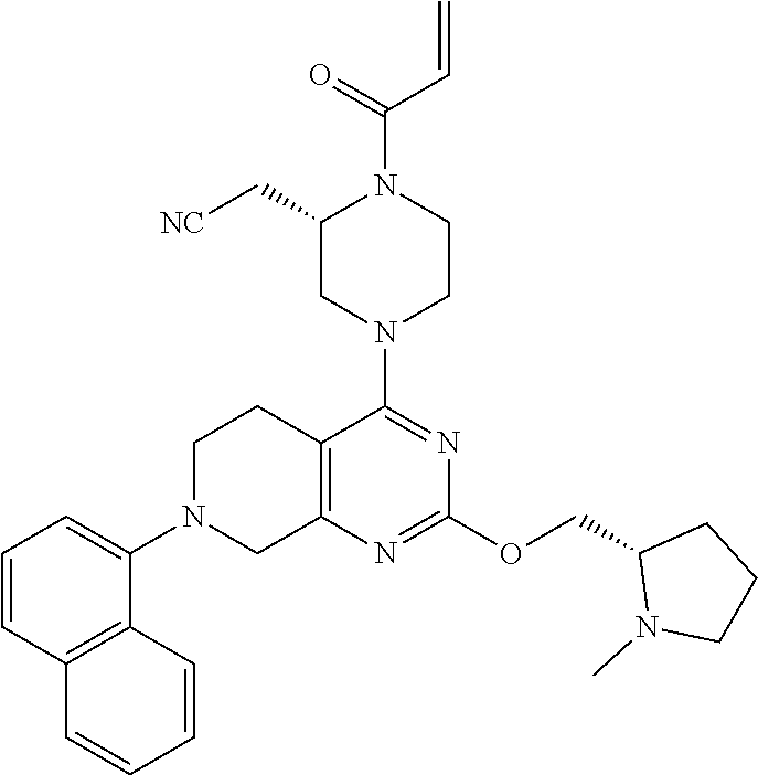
C1N(C2=CC=CC3=C2C=CC=C3)CC2=C(C1)C(N1CCN(C(=O)C=C)C(C[NC])C1)=NC(OCC1N(C)CCC1)=N2
